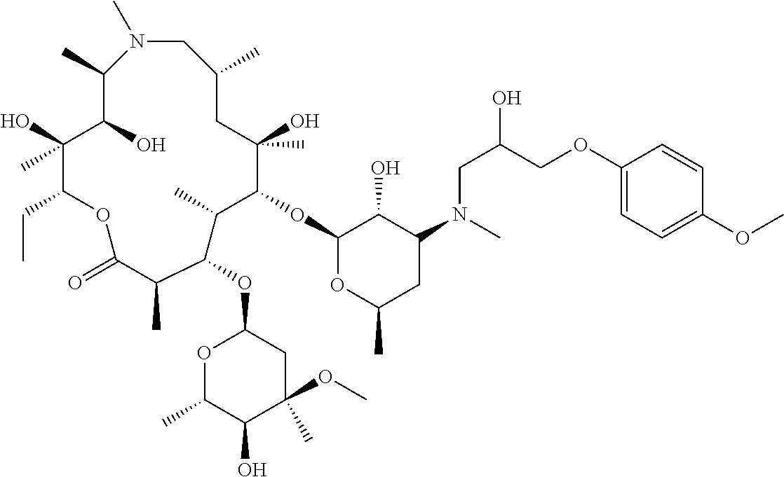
N1(C)CC(C)CC(O)(C)C(OC2OC(C)CC(N(CC(COC3=CC=C(OC)C=C3)O)C)C2O)C(C)C(OC2OC(C)C(O)C(C)(OC)C2)C(C)C(=O)OC(CC)C(O)(C)C(O)C1C
